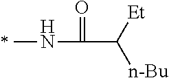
N(C(=O)C([Et])[n-Bu])C
